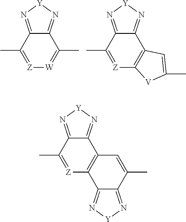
C12=N[Y]N=C1C(C)=[Z][W]=C2C.C12=N[Y]N=C1C(C)=[Z]C1=C2C=C(C)[V]1.C12=N[Y]N=C1C(C)=[Z]C1=C2C=C(C)C2=N[Y]N=C12
